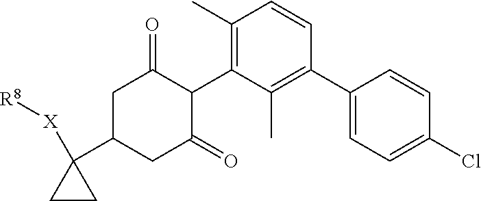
C1(C2=C(C)C(C3C(=O)CC(C4([X][R8])CC4)CC3=O)=C(C)C=C2)=CC=C(Cl)C=C1
